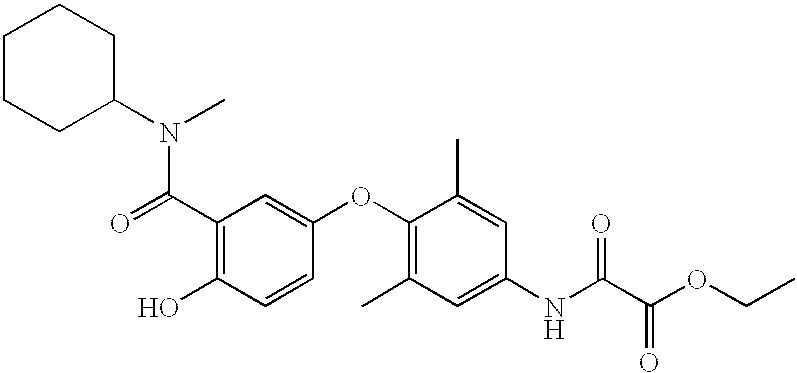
C(C1=C(O)C=CC(OC2=C(C)C=C(NC(C(OCC)=O)=O)C=C2C)=C1)(=O)N(C1CCCCC1)C
